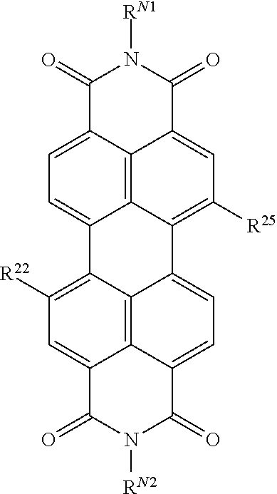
N1([RN1])C(=O)C2=CC=C3C4=C2C(=CC([R25])=C4C2=CC=C4C5=C2C3=C([R22])C=C5C(=O)N([RN2])C4=O)C1=O
